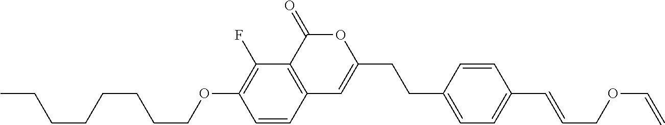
C1=CC2=C(C(F)=C1OCCCCCCCC)C(=O)OC(CCC1=CC=C(C=CCOC=C)C=C1)=C2
